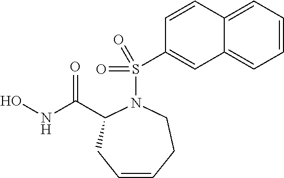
C1=CC=C2C(=C1)C=C(S(=O)(=O)N1CCC=CCC1C(NO)=O)C=C2
